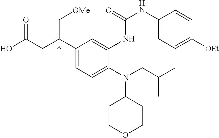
N(C1CCOCC1)(CC(C)C)C1=CC=C(C(CC(O)=O)C[OMe])C=C1NC(=O)NC1=CC=C([OEt])C=C1
